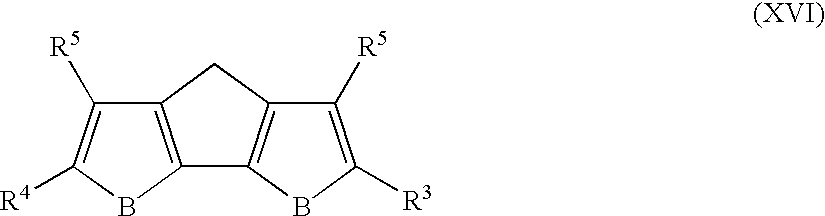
C12=C(BC([R4])=C1[R5])C1=C(C2)C([R5])=C([R3])B1
